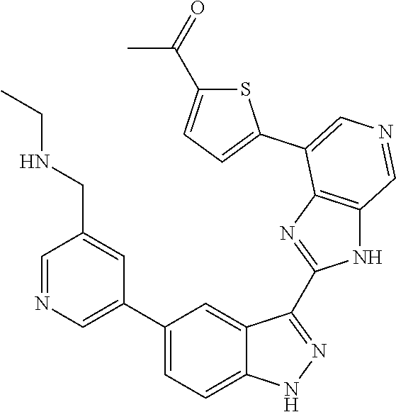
C1(C2=CN=CC(CNCC)=C2)=CC=C2C(=C1)C(C1=NC3=C(N1)C=NC=C3C1=CC=C(C(=O)C)S1)=NN2
